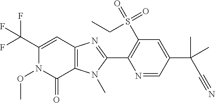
C12=C(N(C)C(C3=C(S(=O)(=O)CC)C=C(C(C#N)(C)C)C=N3)=N1)C(=O)N(OC)C(C(F)(F)F)=C2
